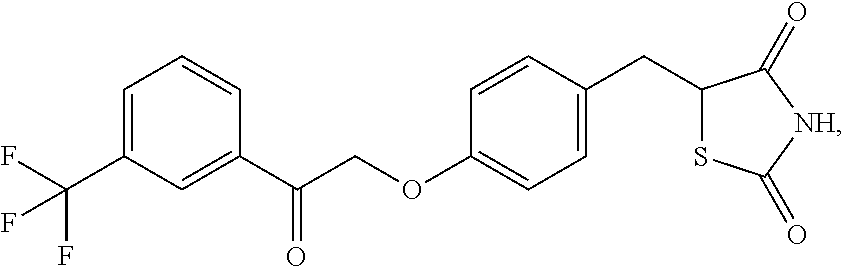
C1=C(C(F)(F)F)C=C(C(COC2=CC=C(CC3SC(=O)[NH]C3=O)C=C2)=O)C=C1
